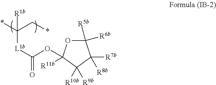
[L1b](C(*)(C*)[R1b])C(=O)OC1([R11b])OC([R5b])([R6b])C([R7b])([R8b])C1([R9b])[R10b]
